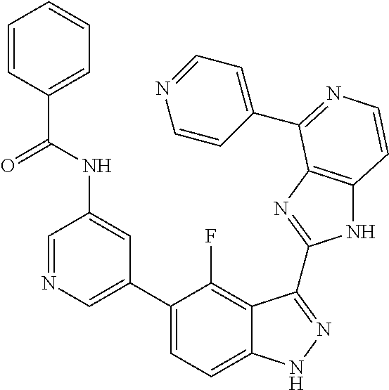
C1=C(C2=CC=C3C(=C2F)C(C2=NC4=C(N2)C=CN=C4C2=CC=NC=C2)=NN3)C=C(NC(=O)C2=CC=CC=C2)C=N1
